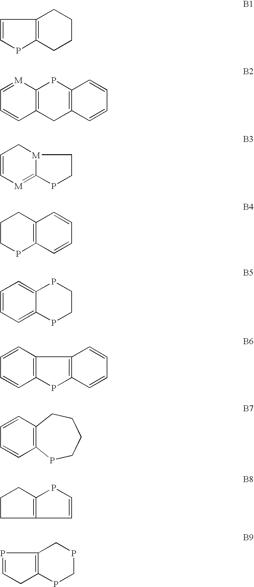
C1CCCC2=C1PC=C2.C1=[M]C2=C(C=C1)CC1=C(P2)C=CC=C1.[M]1=C2PCC[M]2CC=C1.C1CPC2=C(C1)C=CC=C2.C1=CC=C2C(=C1)PCCP2.C1=CC2=C(C=C1)PC1=C2C=CC=C1.C1=CC2=C(C=C1)PCCCC2.C1CCC2=C1PC=C2.P1=CCC2=C1CPCP2
